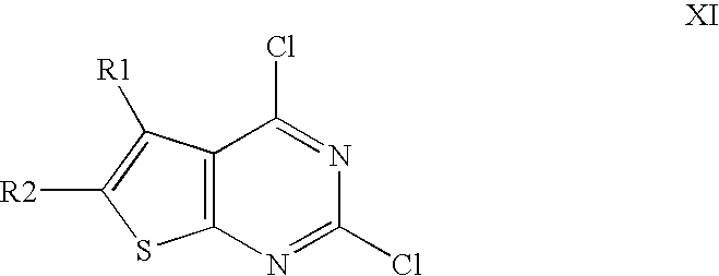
C12=C(N=C(Cl)N=C1Cl)SC([R2])=C2[R1]
